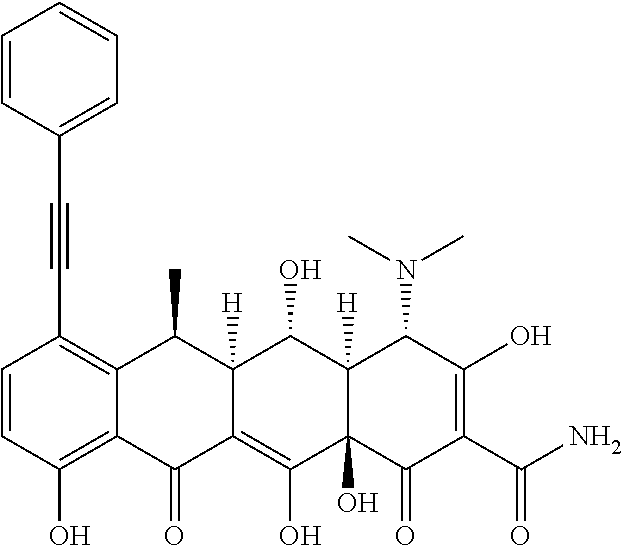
C1=CC(O)=C2C(=C1C#CC1=CC=CC=C1)C(C)C1([H])C(=C(O)C3(O)C([H])(C1O)C(N(C)C)C(O)=C(C(N)=O)C3=O)C2=O
